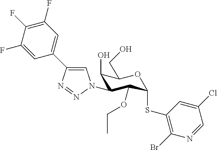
C1(O)C(N2C=C(C3=CC(F)=C(F)C(F)=C3)N=N2)C(OCC)C(SC2=C(Br)N=CC(Cl)=C2)OC1CO
